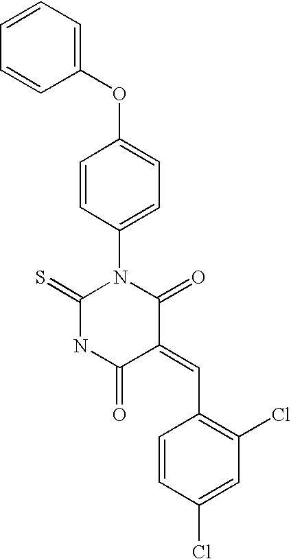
C1(C=C2C(=O)N(C3=CC=C(OC4=CC=CC=C4)C=C3)C(=S)NC2=O)=C(Cl)C=C(Cl)C=C1
